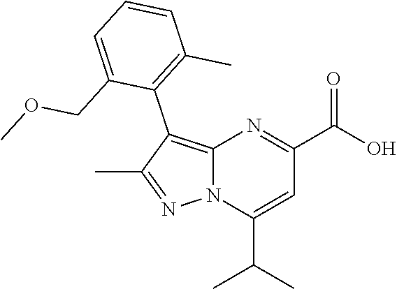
C12=C(C3=C(C)C=CC=C3COC)C(C)=NN1C(C(C)C)=CC(C(O)=O)=N2
